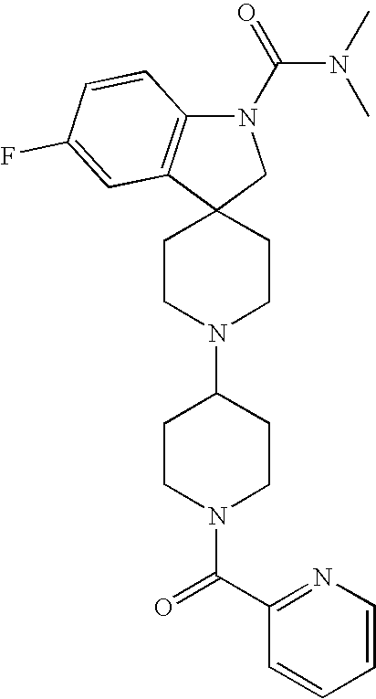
C1CN(C2CCN(C(=O)C3=NC=CC=C3)CC2)CCC12CN(C(=O)N(C)C)C1=C2C=C(F)C=C1
